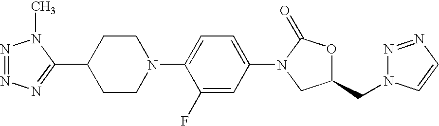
N1=NN=C(C2CCN(C3=CC=C(N4C(=O)OC(CN5N=NC=C5)C4)C=C3F)CC2)N1C
